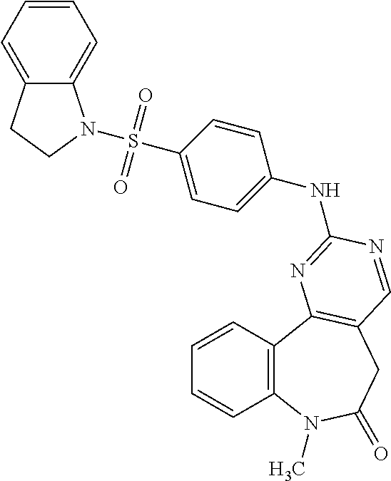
C1=CC2=C(C=C1)N(C)C(=O)CC1=C2N=C(NC2=CC=C(S(=O)(=O)N3C4=CC=CC=C4CC3)C=C2)N=C1
